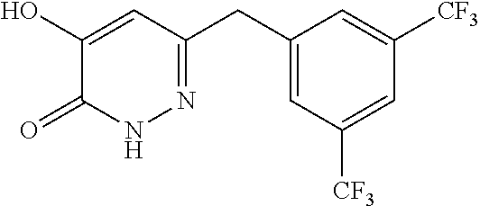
C1(O)=CC(CC2=CC([CF3])=CC([CF3])=C2)=NNC1=O
